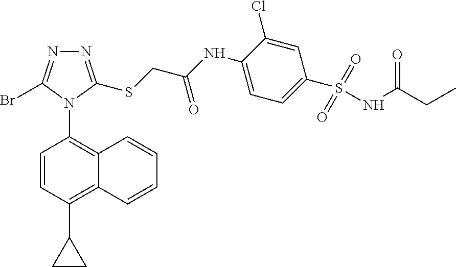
C1=CC(N2C(SCC(NC3=CC=C(S(NC(CC)=O)(=O)=O)C=C3Cl)=O)=NN=C2Br)=C2C(=C1C1CC1)C=CC=C2
